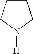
C1CCN([H])C1
